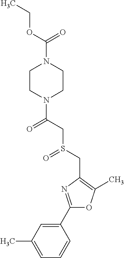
C1(C2=NC(CS(=O)CC(=O)N3CCN(C(=O)OCC)CC3)=C(C)O2)=CC(C)=CC=C1
